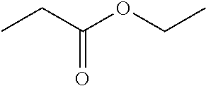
CCC(OCC)=O
